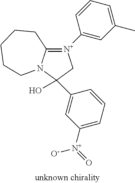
C12=[N+](C3=CC(C)=CC=C3)CC(O)(C3=CC([N+](=O)[O-])=CC=C3)N1CCCCC2
